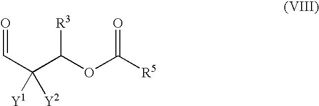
O=CC(C(OC([R5])=O)[R3])([Y1])[Y2]
